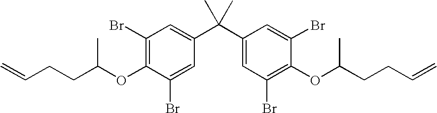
C1(Br)=C(OC(CCC=C)C)C(Br)=CC(C(C2=CC(Br)=C(OC(CCC=C)C)C(Br)=C2)(C)C)=C1
